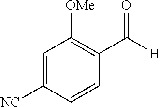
C1=C([NC])C=CC(C([H])=O)=C1[OMe]
